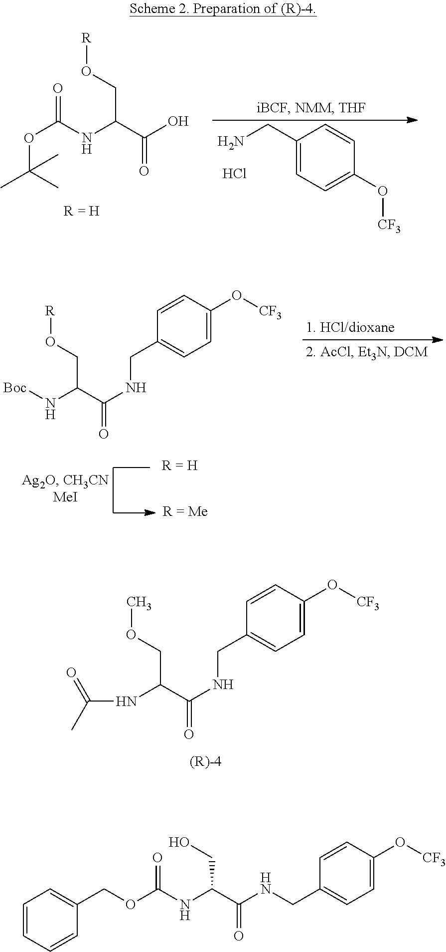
O(C(NC(C(O)=O)CO[R])=O)C(C)(C)C.NCC1=CC=C(O[CF3])C=C1.Cl.[Boc]NC(C(NCC1=CC=C(O[CF3])C=C1)=O)CO[R].N(C(C(NCC1=CC=C(O[CF3])C=C1)=O)COC)C(=O)C.C(C1=CC=C(O[CF3])C=C1)NC(C(NC(OCC1=CC=CC=C1)=O)CO)=O
